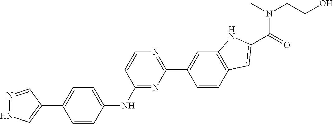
C1=CN=C(C2=CC3=C(C=C(C(N(CCO)C)=O)N3)C=C2)N=C1NC1=CC=C(C2=CNN=C2)C=C1
